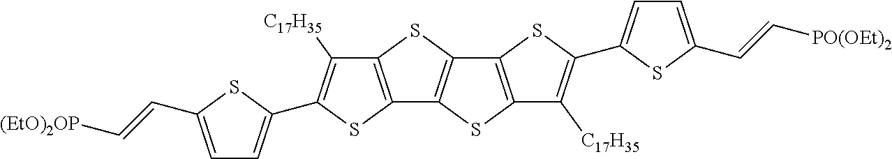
C12=C(SC3=C1SC1=C3SC(C3=CC=C(C=C[PO(OEt)2])S3)=C1[C17H35])C([C17H35])=C(C1=CC=C(C=C[(EtO)2OP])S1)S2
